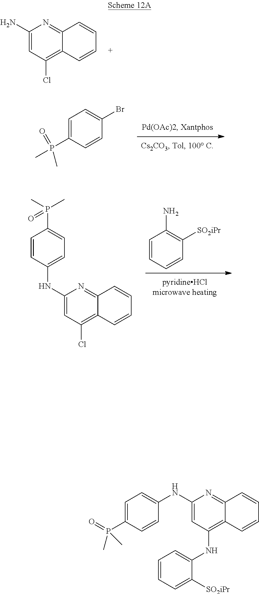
C1(N)=CC(Cl)=C2C(=N1)C=CC=C2.C1=C(P(C)(=O)C)C=CC(Br)=C1.C1=CC=CC([SO2iPr])=C1N.C1(NC2=CC=C(P(C)(C)=O)C=C2)=CC(Cl)=C2C(=N1)C=CC=C2.C1(NC2=CC=C(P(=O)(C)C)C=C2)=CC(NC2=CC=CC=C2[SO2iPr])=C2C(=N1)C=CC=C2
